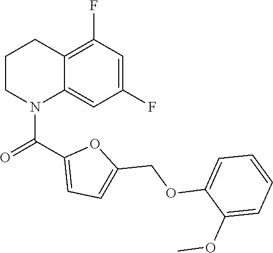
C1(F)=CC(F)=C2C(=C1)N(C(C1=CC=C(COC3=CC=CC=C3OC)O1)=O)CCC2
